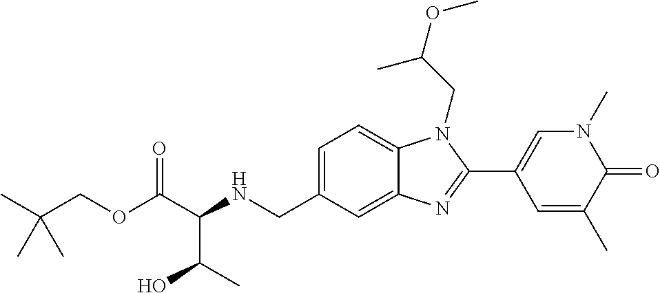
C(C(NCC1=CC=C2C(=C1)N=C(C1=CN(C)C(=O)C(C)=C1)N2CC(OC)C)C(C)O)(=O)OCC(C)(C)C
